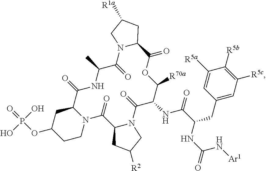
C1([R5a])=CC(CC(C(NC2C([R70a])OC(=O)C3N(C(=O)C(C)NC(=O)C4N(C(=O)C5N(C2=O)CC([R2])C5)CCC(OP(=O)(O)O)C4)CC([R1a])C3)=O)NC(N[Ar1])=O)=CC([R5c])=C1[R5b]
